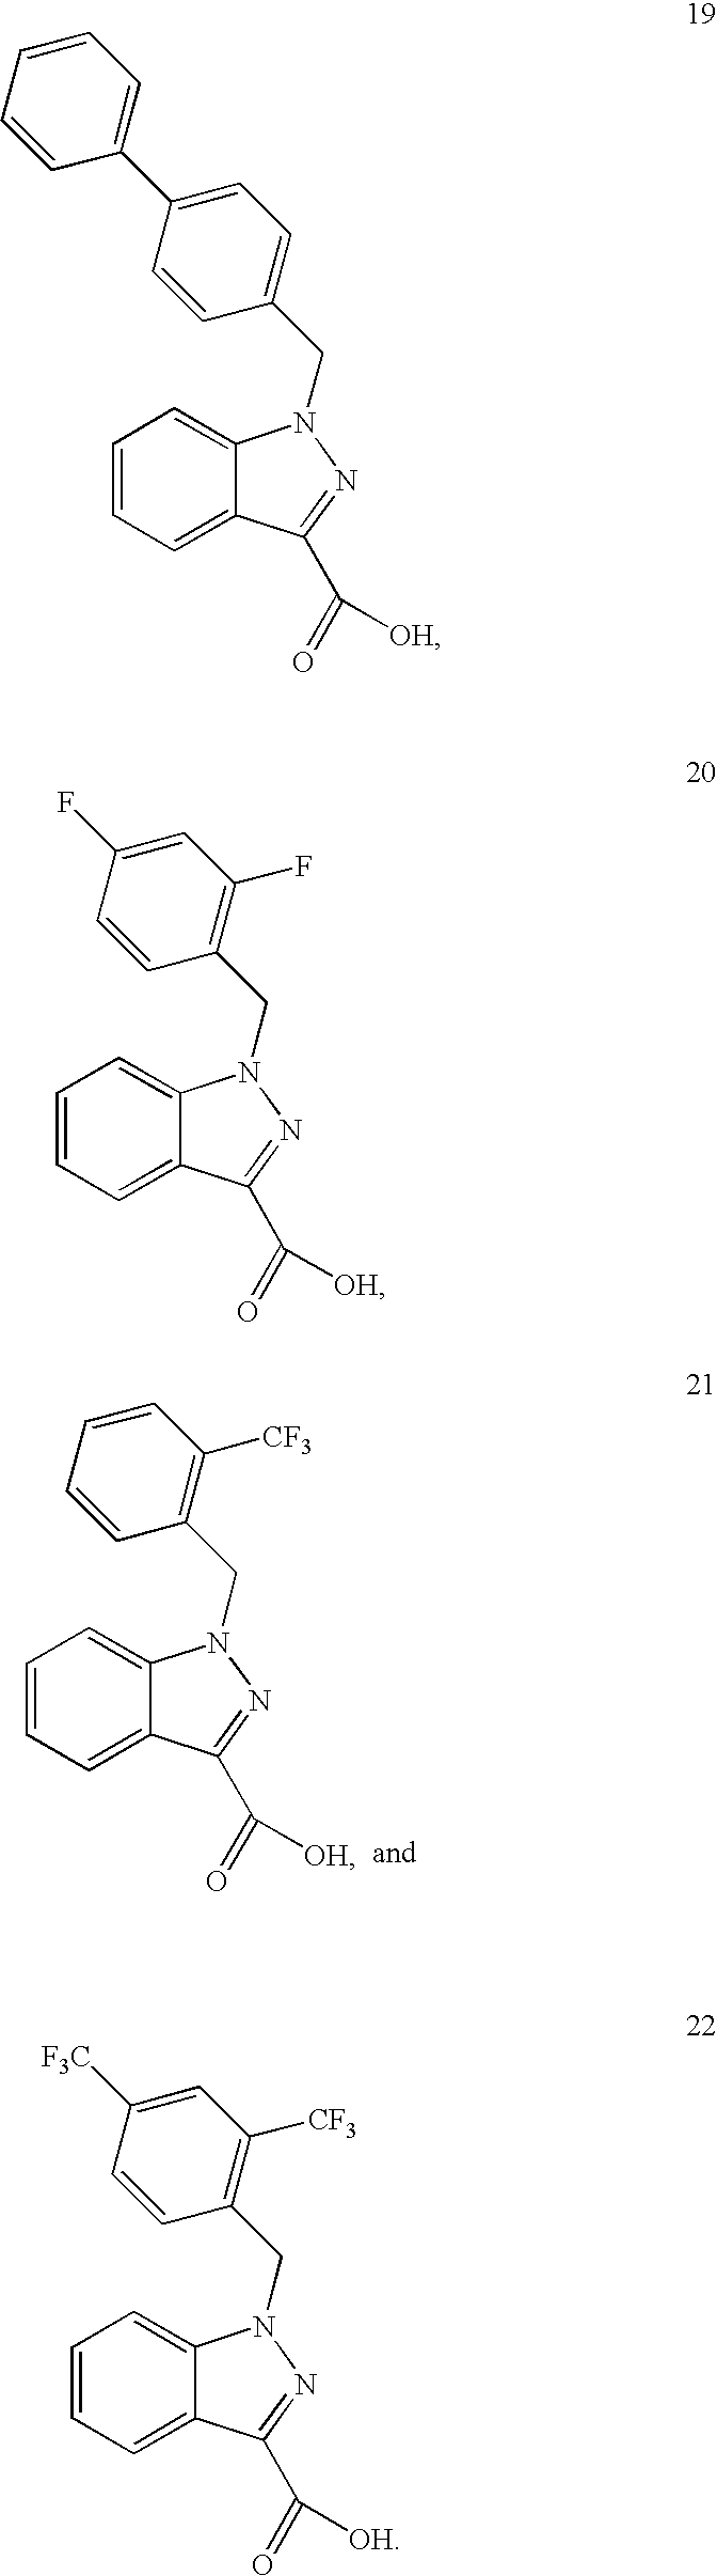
C1=CC([CF3])=C(CN2N=C(C(=O)[OH])C3=CC=CC=C32)C=C1.C1=CC=CC(C2=CC=C(CN3N=C(C(=O)[OH])C4=CC=CC=C43)C=C2)=C1.C1(F)=CC(F)=C(CN2N=C(C(=O)[OH])C3=CC=CC=C32)C=C1.C1([F3C])=CC([CF3])=C(CN2N=C(C(=O)[OH])C3=CC=CC=C32)C=C1
